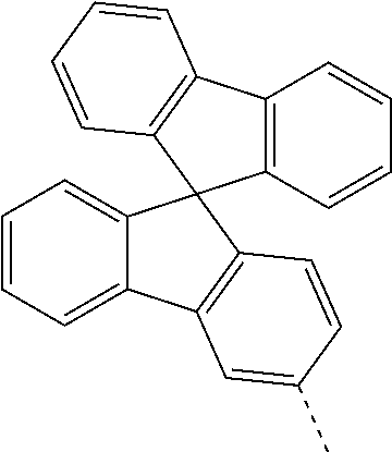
C1=CC=C2C(=C1)C1(C3=C2C=C(C)C=C3)C2=C(C3=C1C=CC=C3)C=CC=C2
